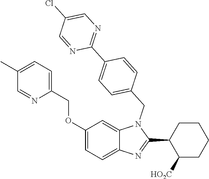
C1(C)=CC=C(COC2=CC=C3C(=C2)N(CC2=CC=C(C4=NC=C(Cl)C=N4)C=C2)C(C2C([HO2C])CCCC2)=N3)N=C1
